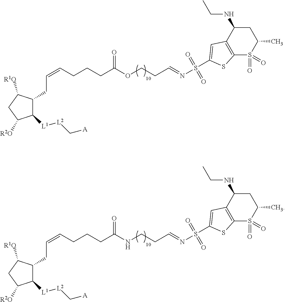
C1([L1][L2]C[A])C(CC=CCCCC(=O)OCCC=NS(=O)(=O)C2=CC3=C(S(=O)(=O)C(C)CC3NCC)S2)C([R1O])CC1[R2O].C1([L1][L2]C[A])C(CC=CCCCC(=O)NCCC=NS(=O)(=O)C2=CC3=C(S(=O)(=O)C(C)CC3NCC)S2)C([R1O])CC1[R2O]
